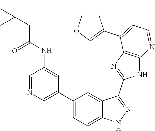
C1=NC=C(C2=CC=C3C(=C2)C(C2=NC4=C(N2)N=CC=C4C2=COC=C2)=NN3)C=C1NC(CC(C)(C)C)=O
